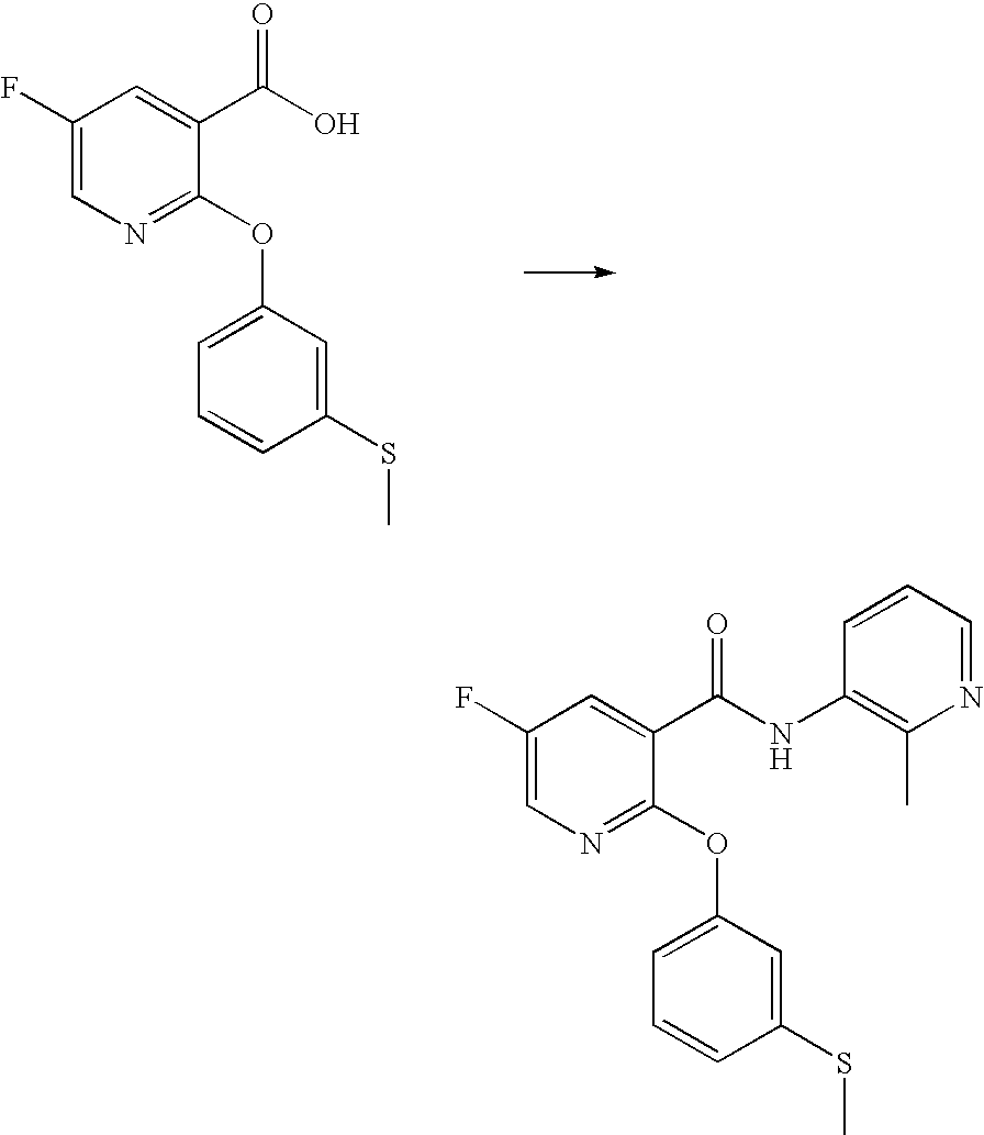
C1(F)=CN=C(OC2=CC=CC(SC)=C2)C(C(NC2=C(C)N=CC=C2)=O)=C1.C1(F)=CN=C(OC2=CC=CC(SC)=C2)C(C(O)=O)=C1
